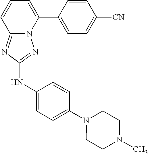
C1=CC(C2=CC=CC3=NC(NC4=CC=C(N5CCN(C)CC5)C=C4)=NN23)=CC=C1[CN]
